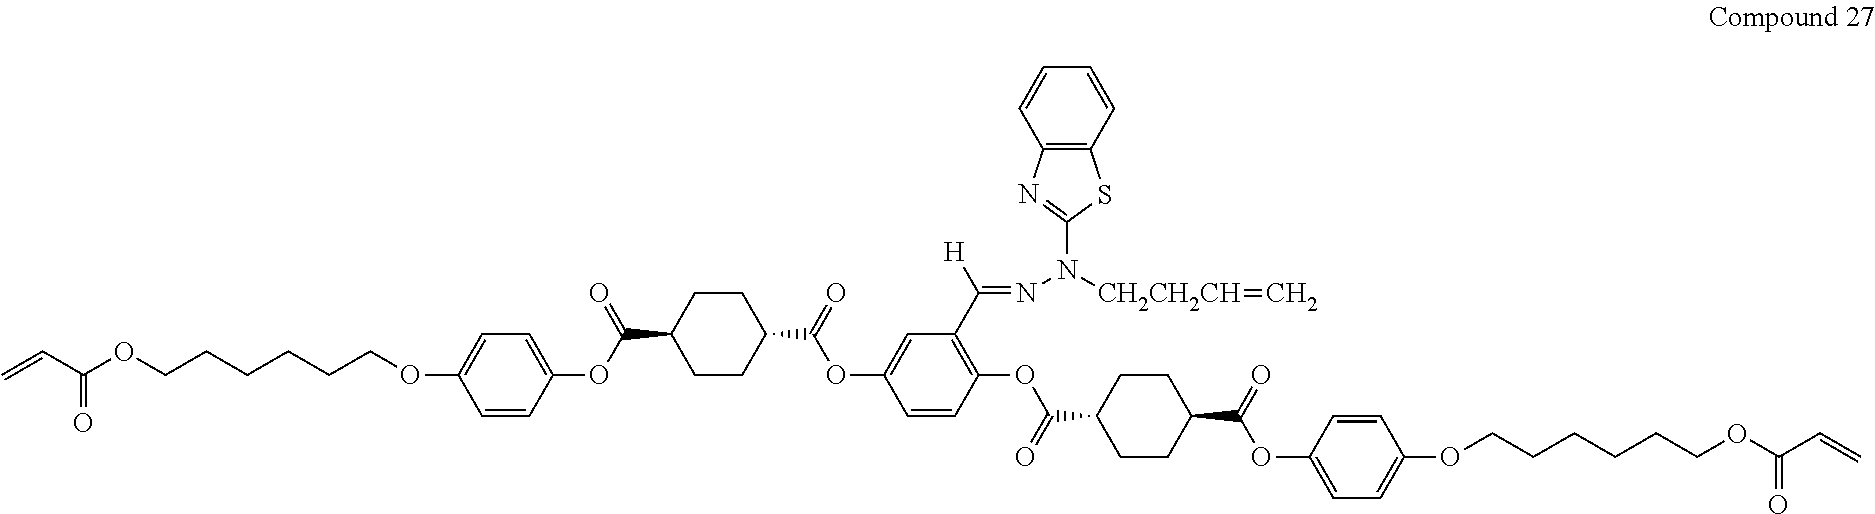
C1=CC(OC(C2CCC(C(OC3=CC(C(=NN([CH2CH2CH]=C)C4=NC5=C(S4)C=CC=C5)[H])=C(OC(=O)C4CCC(C(OC5=CC=C(OCCCCCCOC(C=C)=O)C=C5)=O)CC4)C=C3)=O)CC2)=O)=CC=C1OCCCCCCOC(C=C)=O
